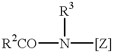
[R2CO]N([[Z]])[R3]
